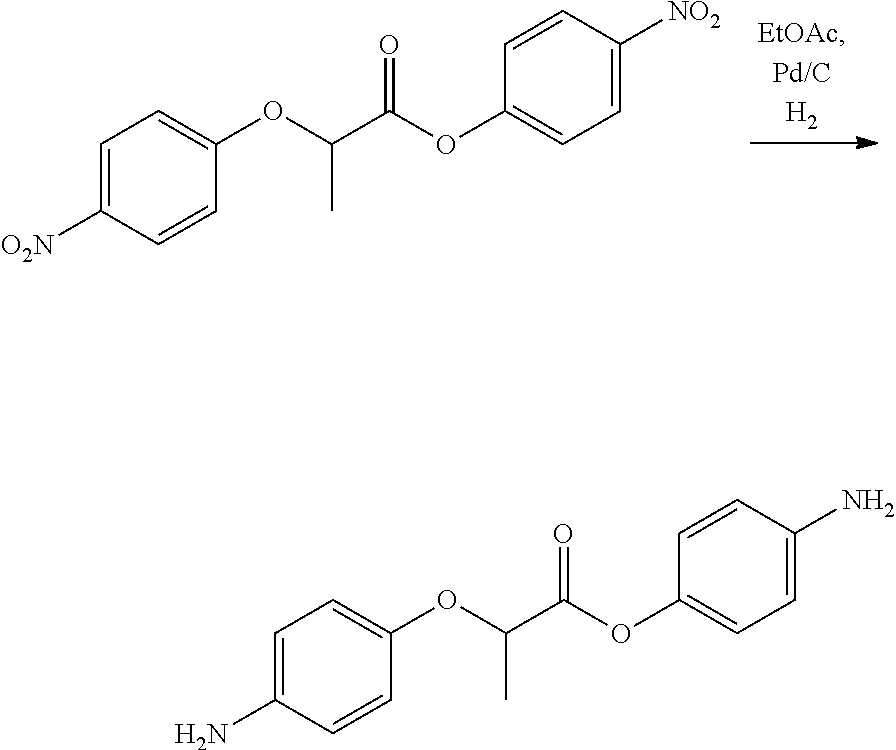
C1=C([O2N])C=CC(OC(C(OC2=CC=C([NO2])C=C2)=O)C)=C1.C1=C(N)C=CC(OC(C(OC2=CC=C(N)C=C2)=O)C)=C1
